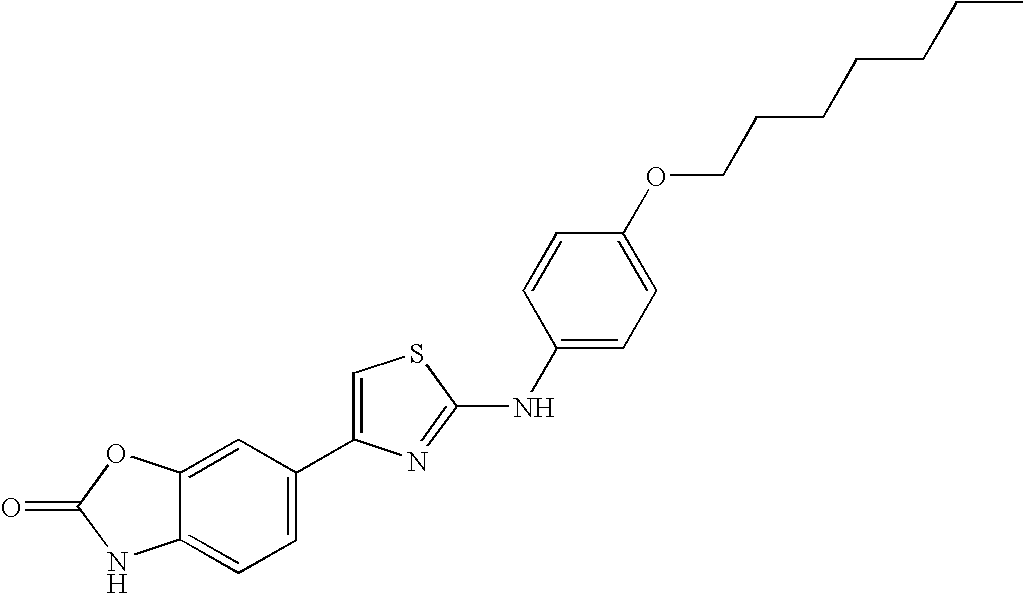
C1(C2=CSC(NC3=CC=C(OCCCCCCC)C=C3)=N2)=CC=C2C(=C1)OC(=O)N2
